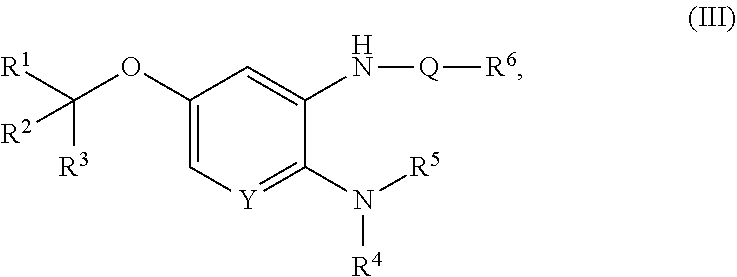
C1(OC([R1])([R3])[R2])=C[Y]=C(N([R4])[R5])C(N[Q][R6])=C1
